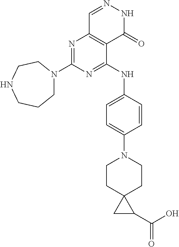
N1=C(N2CCCNCC2)N=C(NC2=CC=C(N3CCC4(CC3)CC4C(O)=O)C=C2)C2=C1C=NNC2=O
